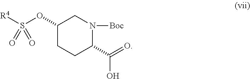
C1(OS([R4])(=O)=O)CCC(C(=O)O)N([Boc])C1
